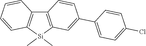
C12=C([Si](C)(C)C3=C1C=CC(C1=CC=C(Cl)C=C1)=C3)C=CC=C2
